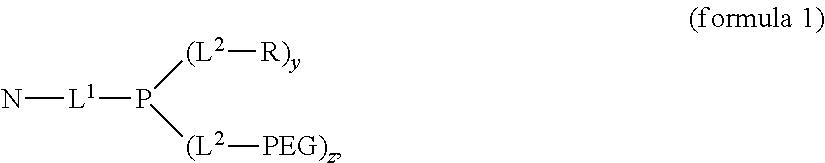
N[L1]P([(L2][R)y])[(L2][PEG)z]
